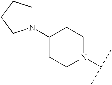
N1(C2CCN(C(C)C)CC2)CCCC1
